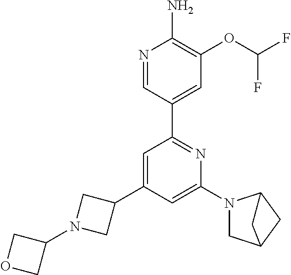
N1=CC(C2=NC(N3CC4CC3C4)=CC(C3CN(C4COC4)C3)=C2)=CC(OC(F)F)=C1N
